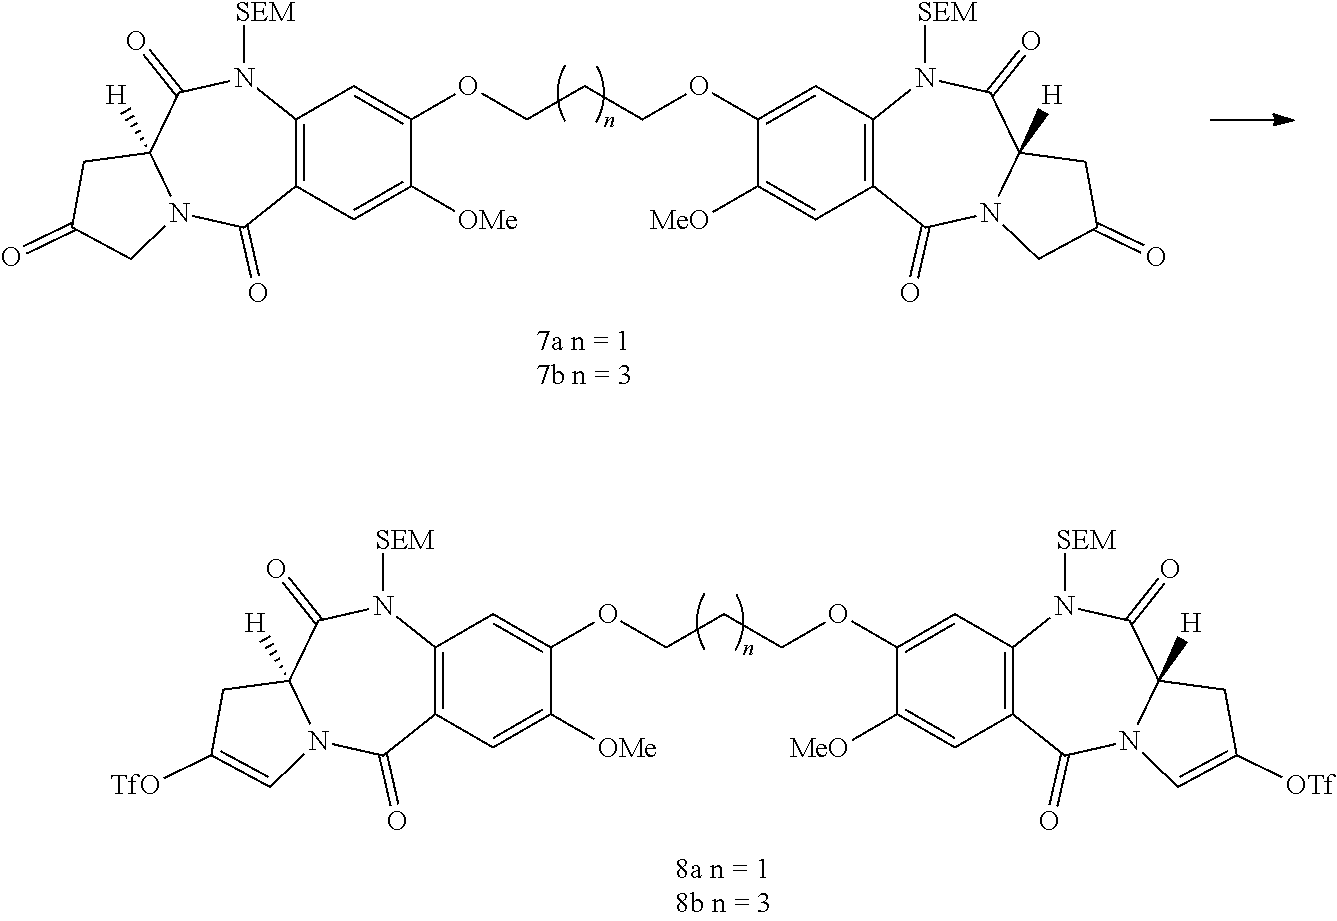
C12=C(C=C([OMe])C(OCCCOC3=CC4=C(C=C3[MeO])C(=O)N3C([H])(C(=O)N4[SEM])CC([OTf])=C3)=C1)C(=O)N1C([H])(C(=O)N2[SEM])CC([TfO])=C1.C12=C(C=C([OMe])C(OCCCOC3=CC4=C(C=C3[MeO])C(=O)N3C([H])(C(=O)N4[SEM])CC(=O)C3)=C1)C(=O)N1C([H])(C(=O)N2[SEM])CC(=O)C1
